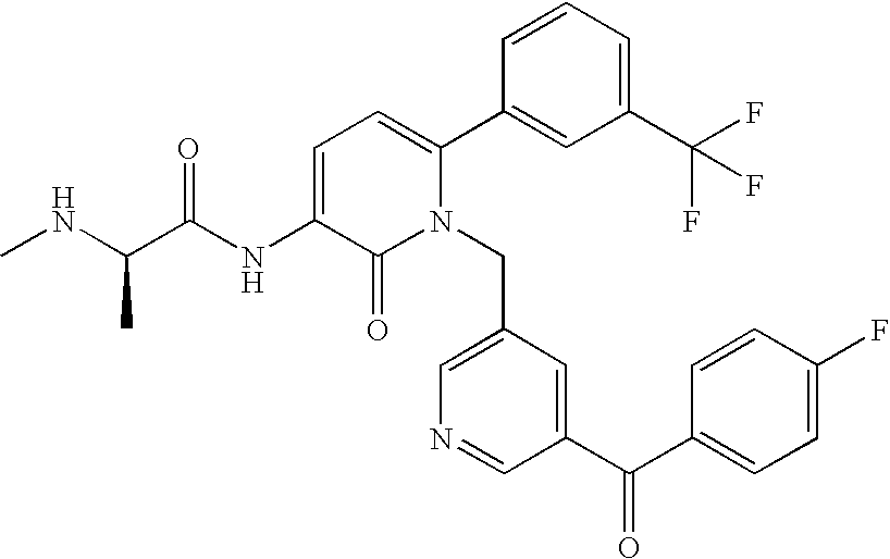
C1=C(NC(C(NC)C)=O)C(=O)N(CC2=CN=CC(C(C3=CC=C(F)C=C3)=O)=C2)C(C2=CC(C(F)(F)F)=CC=C2)=C1
